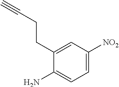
C1(CCC#C)=CC([NO2])=CC=C1N
